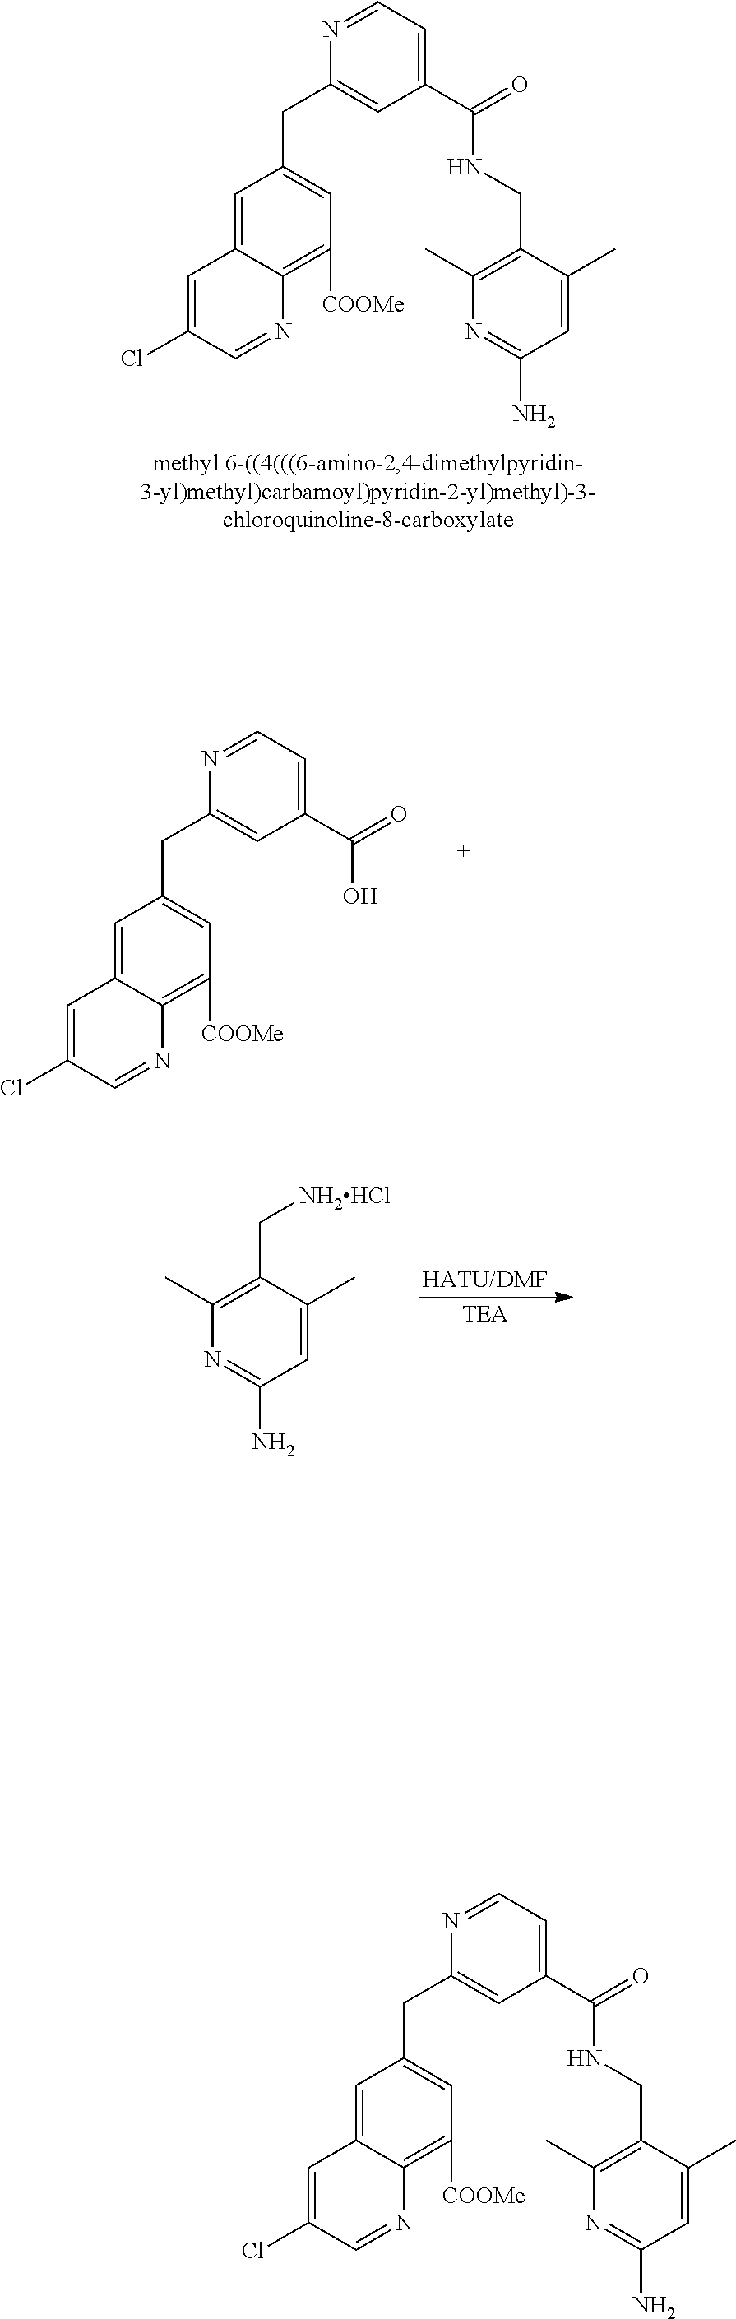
C1=C2C(=C([COOMe])C=C1CC1=CC(C(=O)O)=CC=N1)N=CC(Cl)=C2.[TEA].[HATU/DMF].C1(C)=C(C[NH2HCl])C(C)=CC(N)=N1.C1=C2C(=C([COOMe])C=C1CC1=CC(C(=O)NCC3=C(C)N=C(N)C=C3C)=CC=N1)N=CC(Cl)=C2.C1=C2C(=C([COOMe])C=C1CC1=CC(C(=O)NCC3=C(C)N=C(N)C=C3C)=CC=N1)N=CC(Cl)=C2
